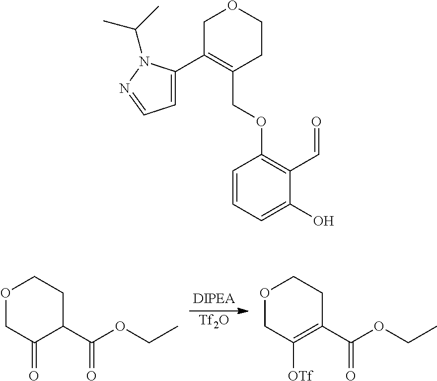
[Tf2O].O1CC(=O)C(C(OCC)=O)CC1.O1CC([OTf])=C(C(OCC)=O)CC1.C1=C(C2=C(COC3=C(C=O)C(O)=CC=C3)CCOC2)N(C(C)C)N=C1
